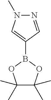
C1(B2OC(C)(C)C(C)(C)O2)=CN(C)N=C1
